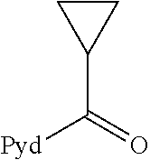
C1(C(=O)[Pyd])CC1
